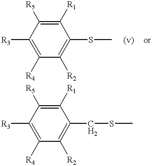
C1([R3])=C([R4])C([R2])=C(SC)C([R1])=C1[R5].C1([R3])=C([R4])C([R2])=C(CSC)C([R1])=C1[R5]
